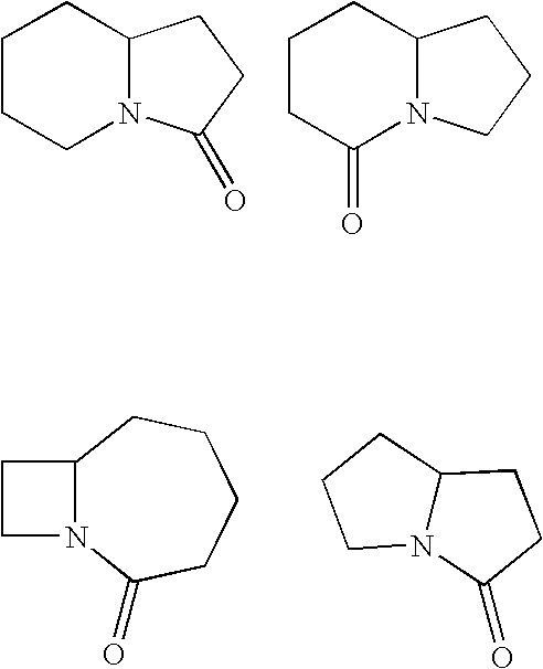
C1CCN2C(C1)CCC2=O.C1CC(=O)N2C(C1)CCC2.C12N(C(=O)CCCC1)CC2.C12N(C(=O)CC1)CCC2
